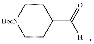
[BocN]1CCC(C(=O)[H])CC1
